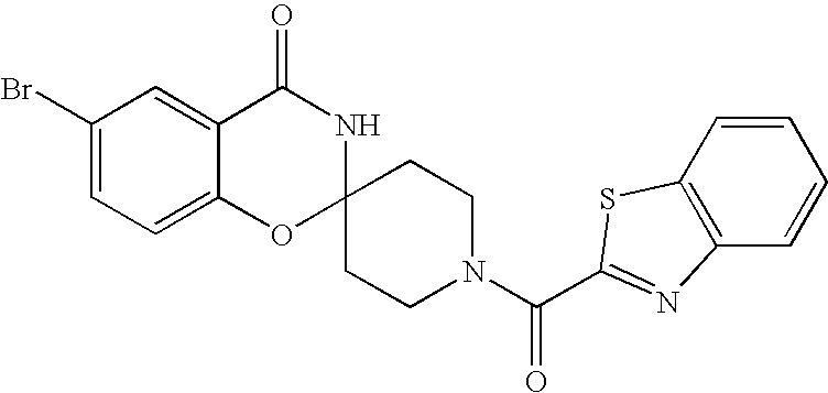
C1(Br)=CC=C2C(=C1)C(=O)NC1(O2)CCN(C(=O)C2=NC3=C(C=CC=C3)S2)CC1
